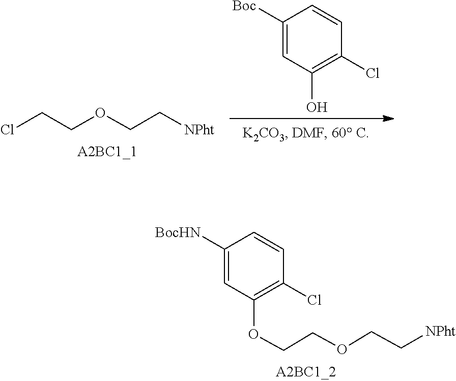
C(COC1=C(Cl)C=CC([BocHN])=C1)OCC[NPht].[Boc]C1=CC(O)=C(Cl)C=C1.C(COCCCl)[NPht]
